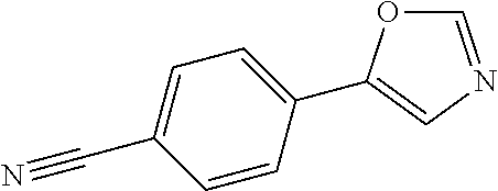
C1=NC=C(C2=CC=C(C#N)C=C2)O1
